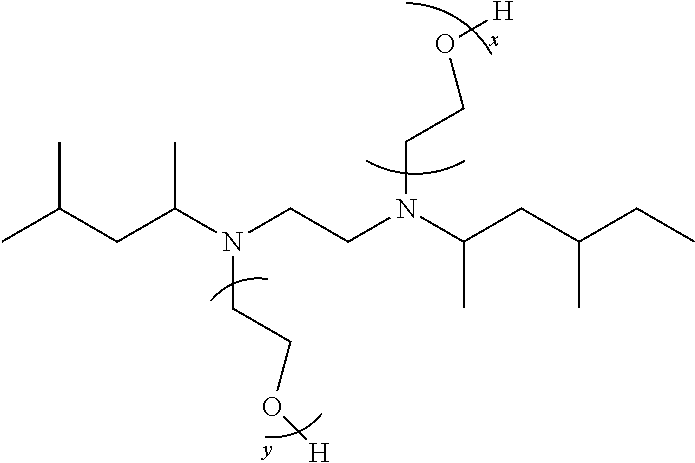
C(CC(N(CCN(C(CC(CC)C)C)CCO[H])CCO[H])C)(C)C
